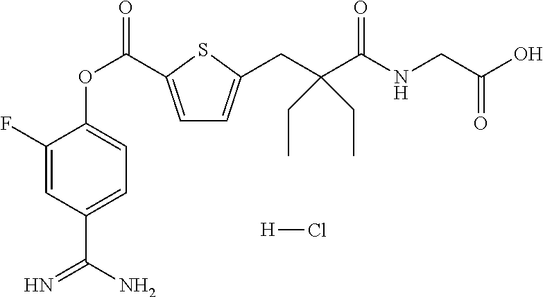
C1(F)=CC(C(N)=N)=CC=C1OC(=O)C1=CC=C(CC(C(=O)NCC(O)=O)(CC)CC)S1.[H]Cl
